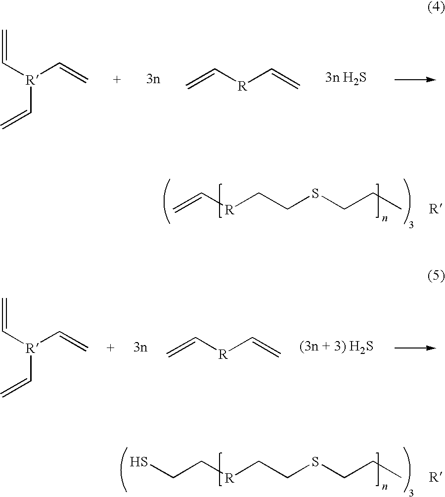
C([R]CCSCCC)=C.[R].C([R]CCSCCC)CS.[R].[R](C=C)(C=C)C=C.C([R]C=C)=C.[R](C=C)(C=C)C=C.C([R]C=C)=C
